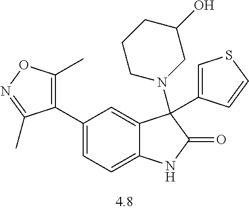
C1=C(C2=C(C)ON=C2C)C=C2C(=C1)NC(=O)C2(N1CCCC(O)C1)C1=CSC=C1
